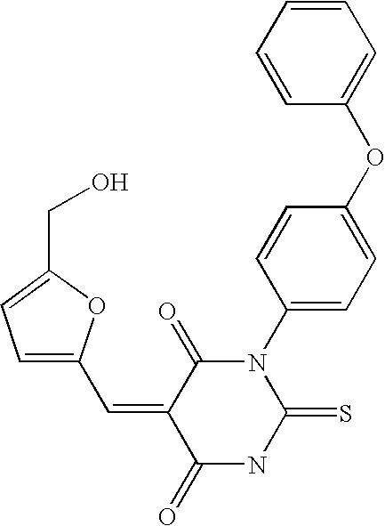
C(=C1C(=O)N(C2=CC=C(OC3=CC=CC=C3)C=C2)C(=S)NC1=O)C1=CC=C(CO)O1
